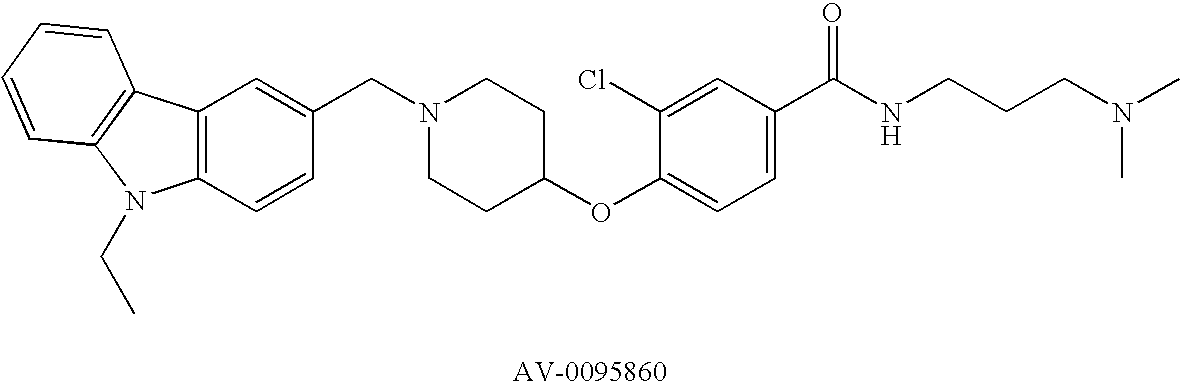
C1(CN2CCC(OC3=CC=C(C(NCCCN(C)C)=O)C=C3Cl)CC2)=CC2=C(C=C1)N(CC)C1=C2C=CC=C1
